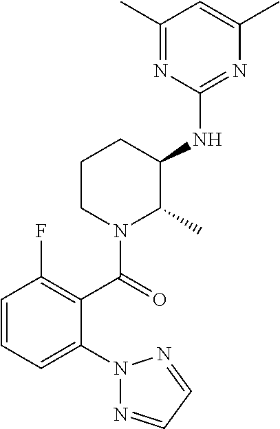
C1=CC=C(N2N=CC=N2)C(C(=O)N2C(C)C(NC3=NC(C)=CC(C)=N3)CCC2)=C1F
